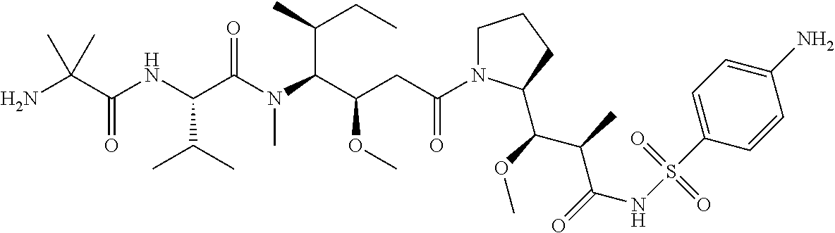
C1N(C(CC(C(N(C(C(NC(C(N)(C)C)=O)C(C)C)=O)C)C(C)CC)OC)=O)C(C(OC)C(C)C(=O)NS(C2=CC=C(N)C=C2)(=O)=O)CC1
